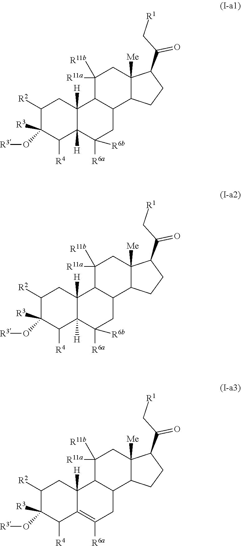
C1([R2])C([R3])(O[R3])C([R4])C2([H])C([H])(C1)C1C(CC2([R6a])[R6b])C2C([Me])(CC1([R11a])[R11b])C(C(C[R1])=O)CC2.C1([R2])C([R3])(O[R3])C([R4])C2([H])C([H])(C1)C1C(CC2([R6a])[R6b])C2C([Me])(CC1([R11a])[R11b])C(C(C[R1])=O)CC2.C1([R2])C([R3])(O[R3])C([R4])C2=C([R6a])CC3C(C2([H])C1)C([R11a])([R11b])CC1([Me])C3CCC1C(C[R1])=O
